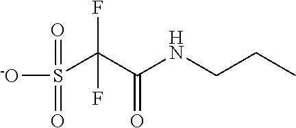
[-O]S(=O)(=O)C(C(NCCC)=O)(F)F
